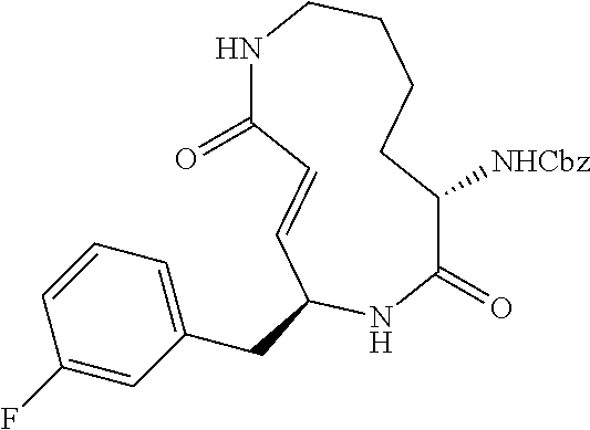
N1C(=O)C=CC(CC2=CC=CC(F)=C2)NC(=O)C([NHCbz])CCCC1
